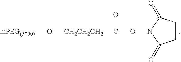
[mPEG(5000)]O[CH2CH2CH2]C(ON1C(=O)CCC1=O)=O
